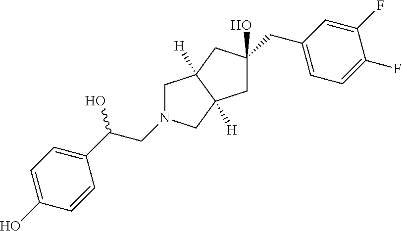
C(C(C1=CC=C(O)C=C1)O)N1CC2([H])C([H])(C1)CC(O)(CC1=CC=C(F)C(F)=C1)C2
